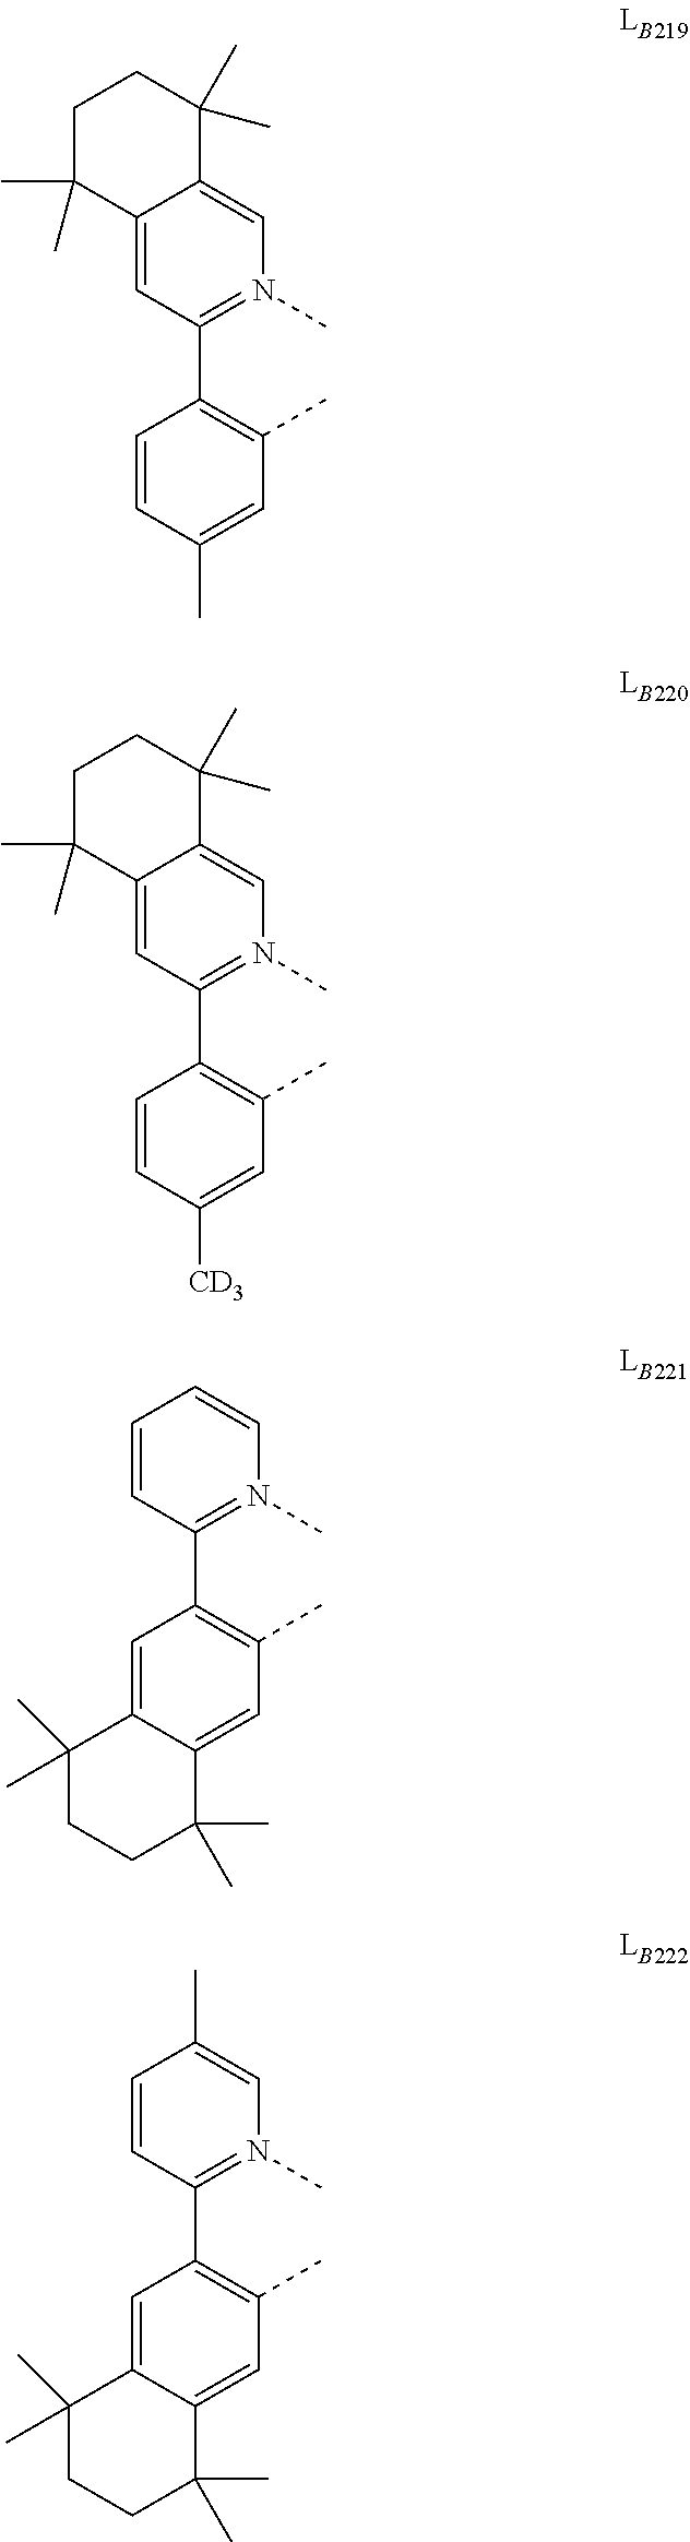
C1=C2C(=CN(C)=C1C1=C(C)C=C(C)C=C1)C(C)(C)CCC2(C)C.C1=C2C(=CN(C)=C1C1=C(C)C=C([CD3])C=C1)C(C)(C)CCC2(C)C.C1=CC=CN(C)=C1C1=C(C)C=C2C(=C1)C(C)(C)CCC2(C)C.C1=CC(C)=CN(C)=C1C1=C(C)C=C2C(=C1)C(C)(C)CCC2(C)C
